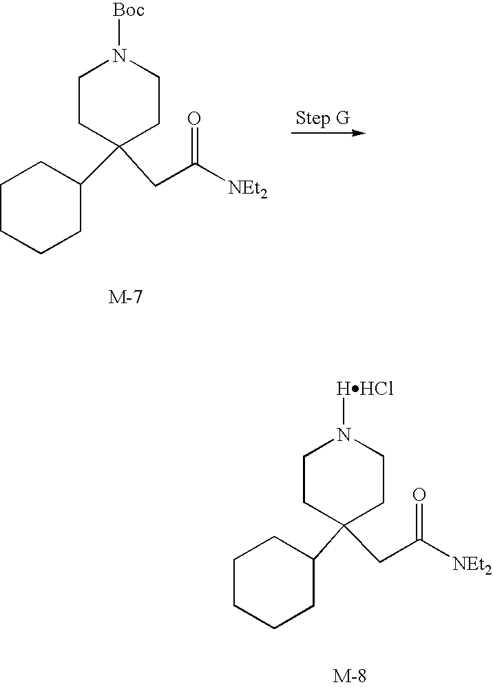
C1CC(C2CCCCC2)(CC([NEt2])=O)CCN1[Boc].C1CC(C2CCCCC2)(CC([NEt2])=O)CCN1[HHCl]
